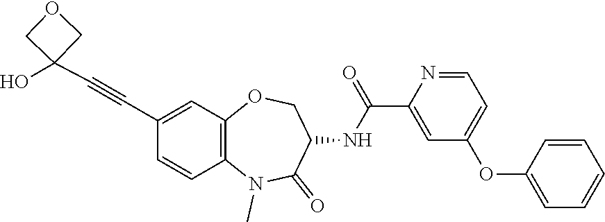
C1(C#CC2(O)COC2)=CC2=C(C=C1)N(C)C(=O)C(NC(=O)C1=CC(OC3=CC=CC=C3)=CC=N1)CO2
